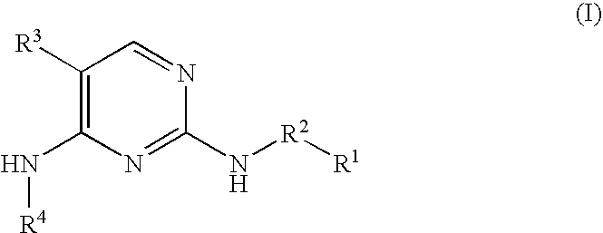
C1([R3])=C(N[R4])N=C(N[R2][R1])N=C1
